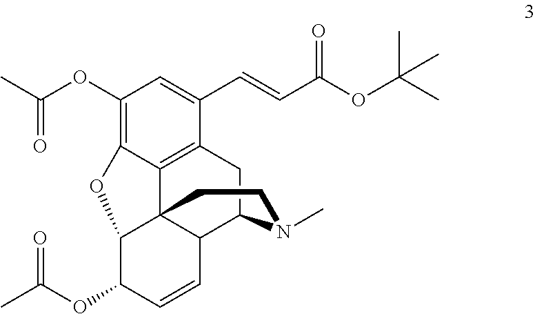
C1(OC(C)=O)=C2C3=C(C(C=CC(OC(C)(C)C)=O)=C1)CC1C4C3(C(C(OC(C)=O)C=C4)O2)CCN1C
